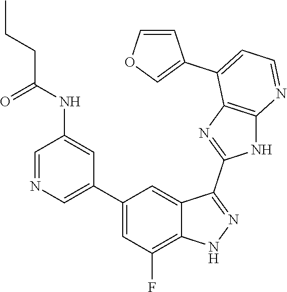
C1=NC=C(C2=CC(F)=C3C(=C2)C(C2=NC4=C(N2)N=CC=C4C2=COC=C2)=NN3)C=C1NC(CCC)=O
